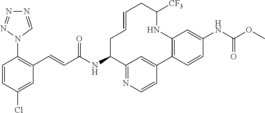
N1=CN(C2=C(C=CC(NC3C4=NC=CC(=C4)C4=C(C=C(NC(OC)=O)C=C4)NC([CF3])CC=CC3)=O)C=C(Cl)C=C2)N=N1
